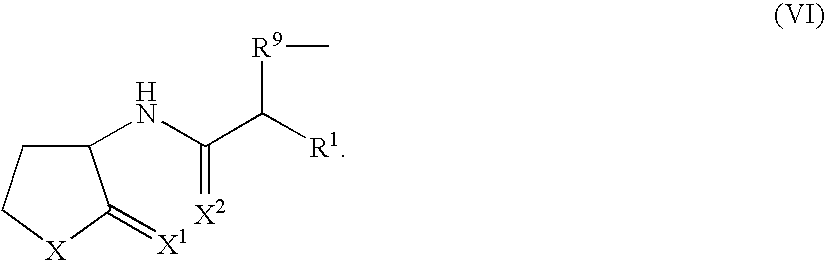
C1(NC(C([R1])[R9]C)=[X2])CC[X]C1=[X1]
